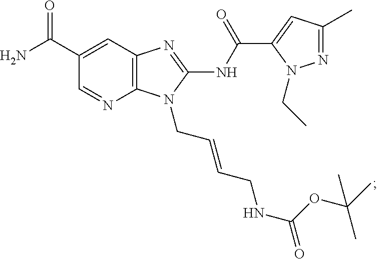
C12=C(C=C(C(N)=O)C=N1)N=C(NC(C1=CC(C)=NN1CC)=O)N2CC=CCNC(=O)OC(C)(C)C
